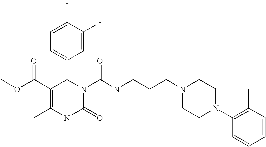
C1=C(F)C(F)=CC(C2C(C(OC)=O)=C(C)NC(=O)N2C(NCCCN2CCN(C3=C(C)C=CC=C3)CC2)=O)=C1
